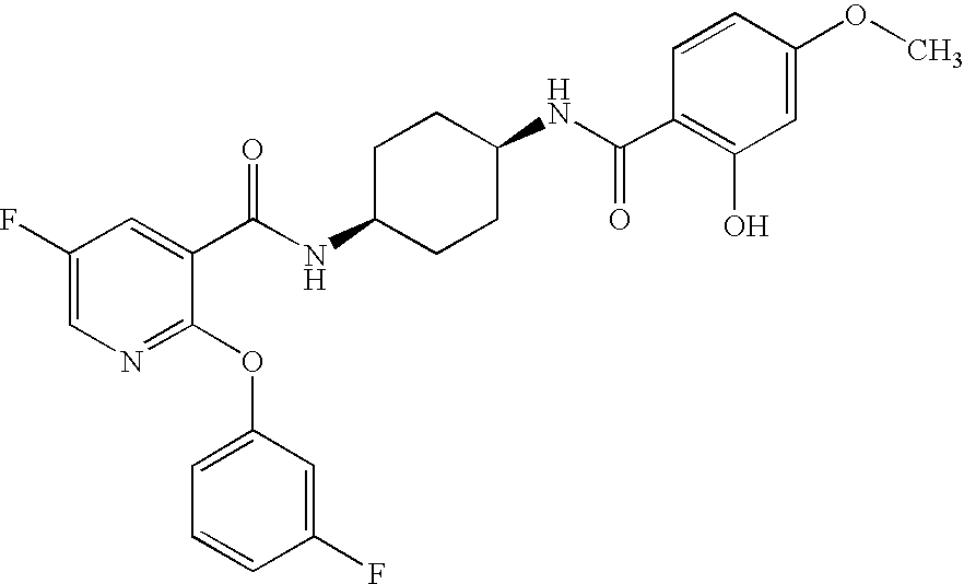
C1(OC2=CC=CC(F)=C2)=NC=C(F)C=C1C(NC1CCC(NC(=O)C2=C(O)C=C(OC)C=C2)CC1)=O
